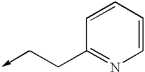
C1=CC(CC->C)=NC=C1
